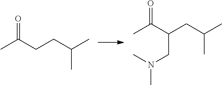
CC(CCC(C)C)=O.CC(C(CC(C)C)CN(C)C)=O
